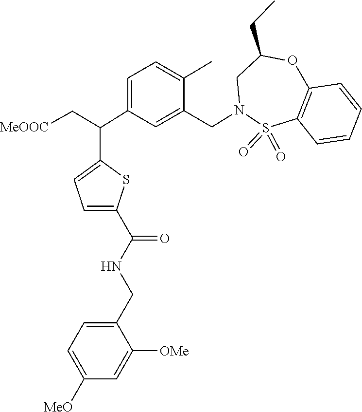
S1(=O)(=O)C2=C(C=CC=C2)OC(CC)CN1CC1=CC(C(C2=CC=C(C(NCC3=CC=C([MeO])C=C3[OMe])=O)S2)C[MeOOC])=CC=C1C
